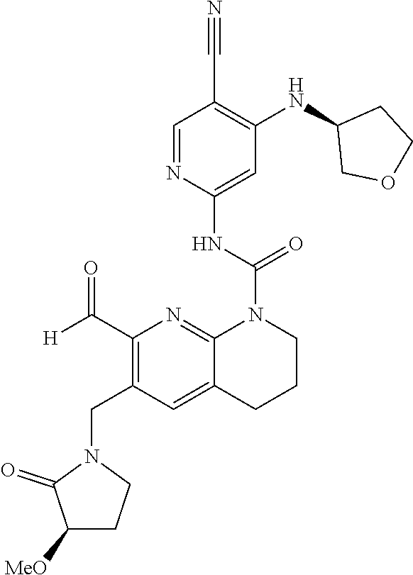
C1(C#N)=C(NC2COCC2)C=C(NC(=O)N2C3=NC(C([H])=O)=C(CN4C(=O)C([MeO])CC4)C=C3CCC2)N=C1
